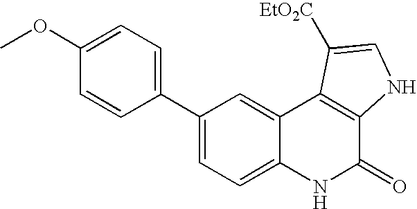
C1(C2=CC=C(OC)C=C2)=CC=C2C(=C1)C1=C(C(=O)N2)NC=C1[EtO2C]
